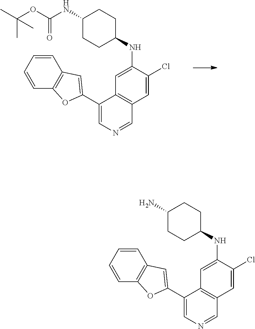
C1=C(NC2CCC(NC(OC(C)(C)C)=O)CC2)C(Cl)=CC2=C1C(C1=CC3=C(O1)C=CC=C3)=CN=C2.C1=C(NC2CCC(N)CC2)C(Cl)=CC2=C1C(C1=CC3=C(O1)C=CC=C3)=CN=C2
